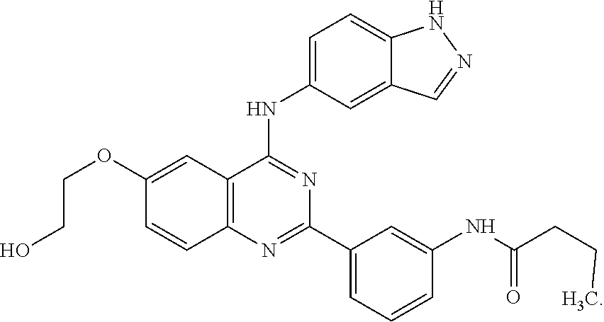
C12=C(N=C(C3=CC=CC(NC(CCC)=O)=C3)N=C1NC1=CC=C3C(=C1)C=NN3)C=CC(OCCO)=C2
